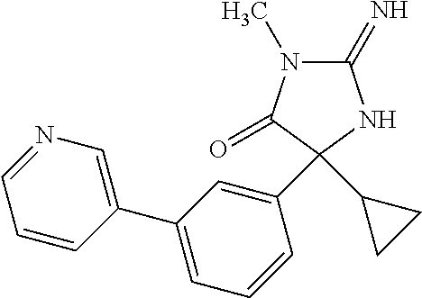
N1=CC=CC(C2=CC=CC(C3(C4CC4)C(=O)N(C)C(=N)N3)=C2)=C1
